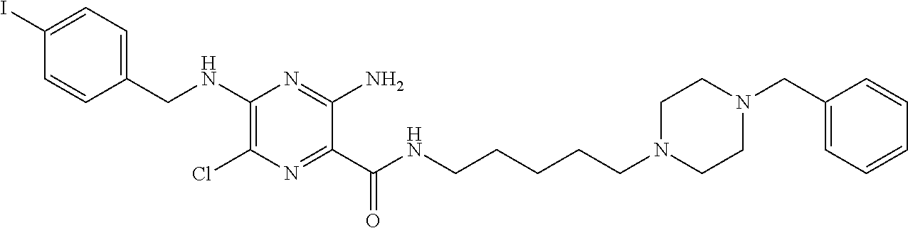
C1=C(I)C=CC(CNC2=C(Cl)N=C(C(NCCCCCN3CCN(CC4=CC=CC=C4)CC3)=O)C(N)=N2)=C1
